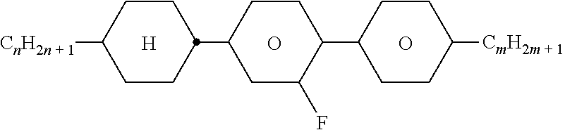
O.O.[H].C1C(F)C(C2CCC([CmH2m + 1])CC2)CCC1C1CCC([CnH2n + 1])CC1
